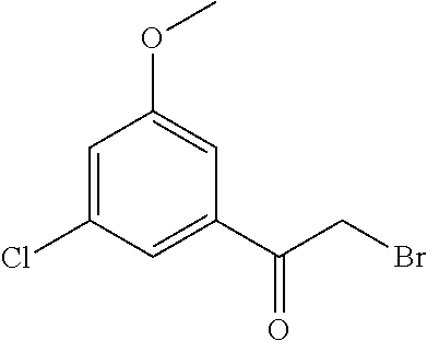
C1=C(Cl)C=C(C(CBr)=O)C=C1OC
